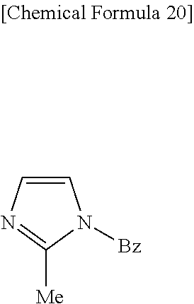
C1=CN=C([Me])N1[Bz]
